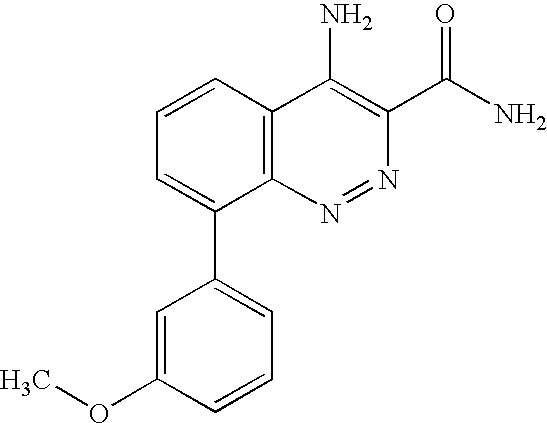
C1=CC(OC)=CC(C2=CC=CC3=C2N=NC(C(=O)N)=C3N)=C1
